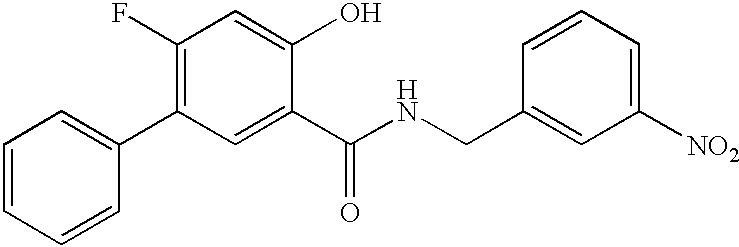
C1(F)=C(C2=CC=CC=C2)C=C(C(NCC2=CC([NO2])=CC=C2)=O)C(O)=C1
